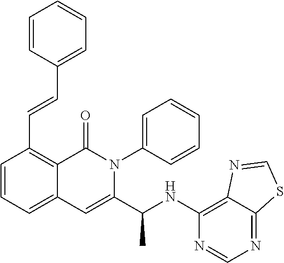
C(C1=C2C(=CC=C1)C=C(C(NC1=C3C(=NC=N1)SC=N3)C)N(C1=CC=CC=C1)C2=O)=CC1=CC=CC=C1
